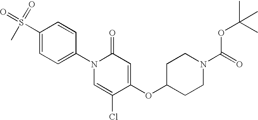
C1(S(=O)(=O)C)=CC=C(N2C=C(Cl)C(OC3CCN(C(=O)OC(C)(C)C)CC3)=CC2=O)C=C1
